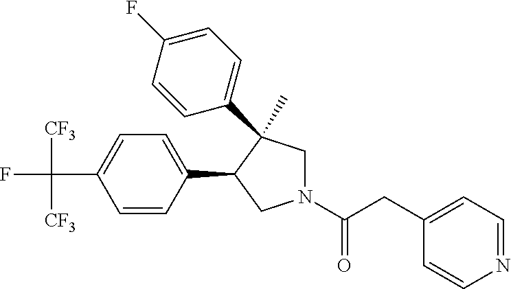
C(C1=CC=C(C2CN(C(CC3=CC=NC=C3)=O)CC2(C)C2=CC=C(F)C=C2)C=C1)(F)([CF3])[CF3]
